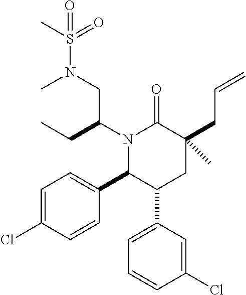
N1(C(CC)CN(S(C)(=O)=O)C)C(C2=CC=C(Cl)C=C2)C(C2=CC=CC(Cl)=C2)CC(CC=C)(C)C1=O
